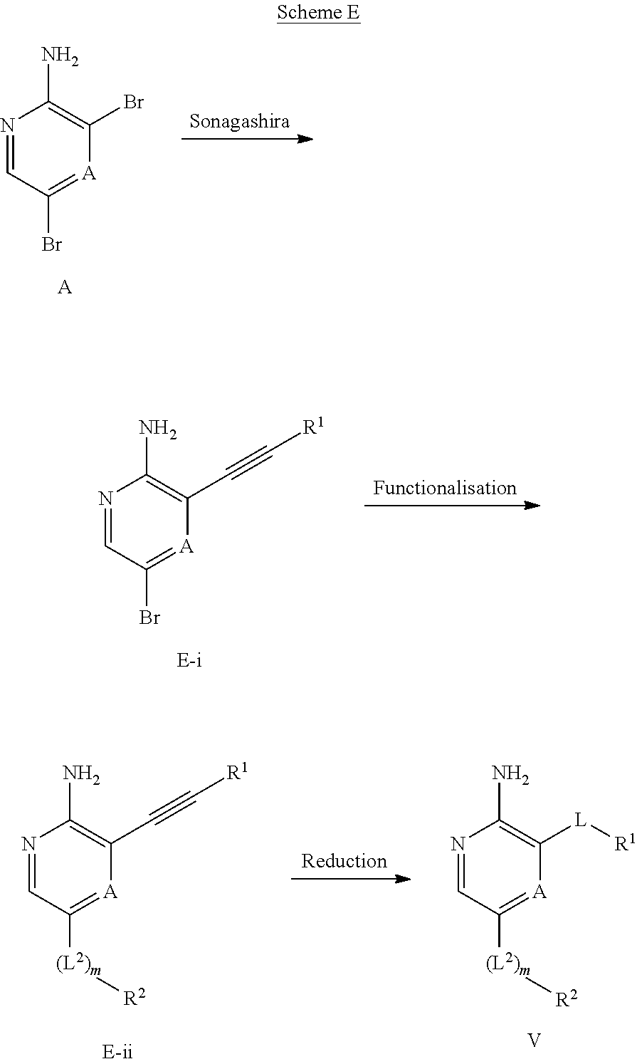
N1=CC(Br)=[A]C(Br)=C1N.[A].N1=CC(Br)=[A]C(C#C[R1])=C1N.[E-i].N1=CC([(L2)m][R2])=[A]C(C#C[R1])=C1N.[E-ii].N1=CC([(L2)m][R2])=[A]C([L][R1])=C1N.[V]
